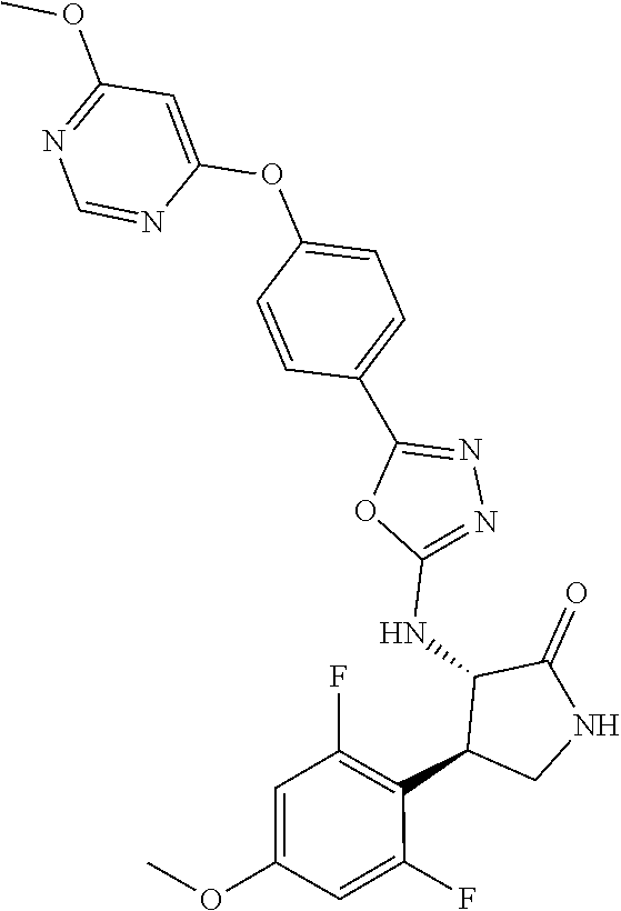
C1(NC2C(C3=C(F)C=C(OC)C=C3F)CNC2=O)=NN=C(C2=CC=C(OC3=CC(OC)=NC=N3)C=C2)O1
